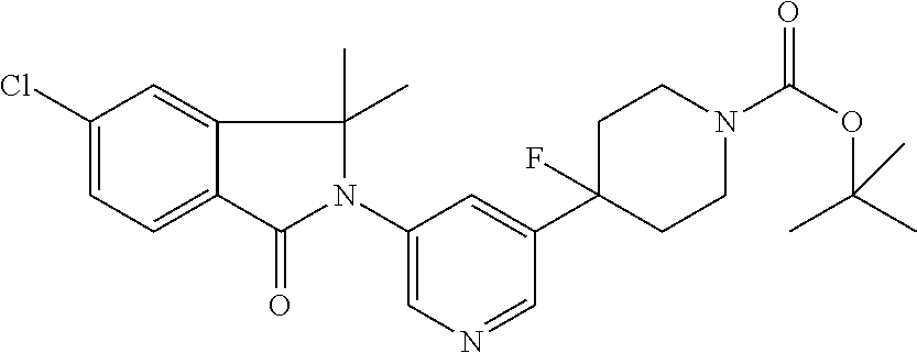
C1(Cl)=CC=C2C(=C1)C(C)(C)N(C1=CN=CC(C3(F)CCN(C(OC(C)(C)C)=O)CC3)=C1)C2=O
